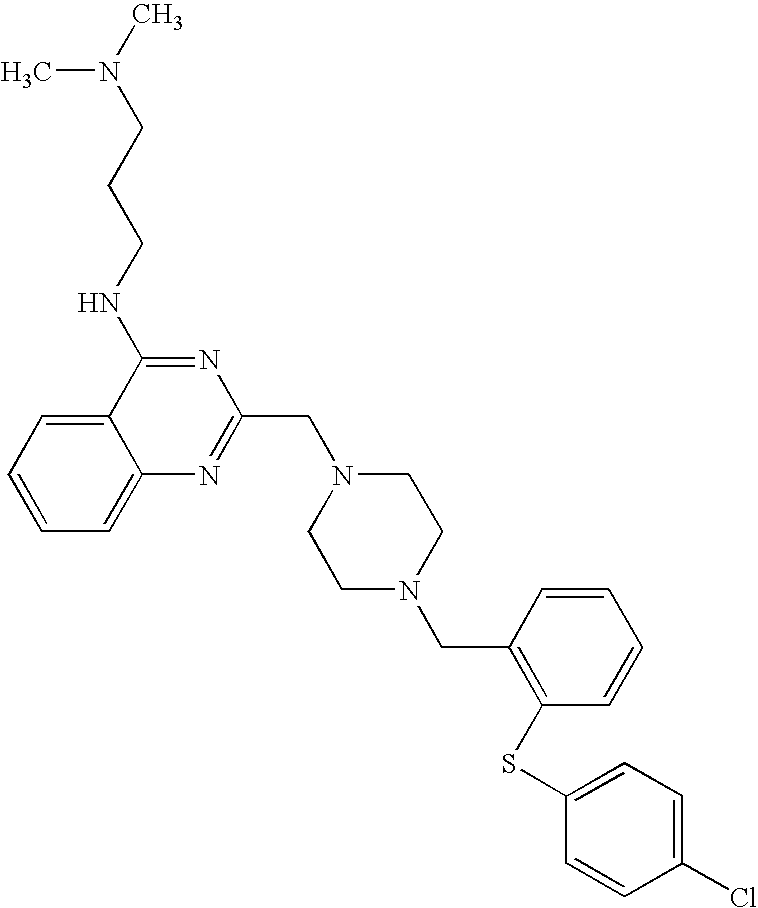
C1=CC=C2C(=C1)C(NCCCN(C)C)=NC(CN1CCN(CC3=C(SC4=CC=C(Cl)C=C4)C=CC=C3)CC1)=N2
